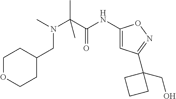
C(N(CC1CCOCC1)C)(C(=O)NC1=CC(C2(CO)CCC2)=NO1)(C)C
